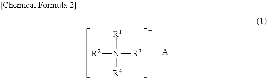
[R2]N([R1])([R3])[R4].[A-]
